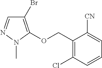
C1=NN(C)C(OCC2=C(Cl)C=CC=C2[CN])=C1Br
